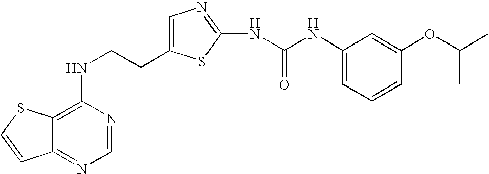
C(CNC1=C2C(=NC=N1)C=CS2)C1=CN=C(NC(=O)NC2=CC=CC(OC(C)C)=C2)S1
